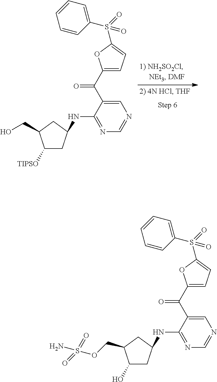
C1([TIPSO])CC(NC2=NC=NC=C2C(=O)C2=CC=C(S(C3=CC=CC=C3)(=O)=O)O2)CC1CO.C1(O)CC(NC2=NC=NC=C2C(=O)C2=CC=C(S(C3=CC=CC=C3)(=O)=O)O2)CC1COS(N)(=O)=O
